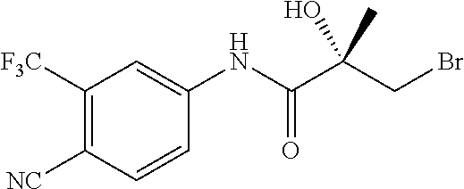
C1([F3C])=C([NC])C=CC(NC(C(CBr)(O)C)=O)=C1
